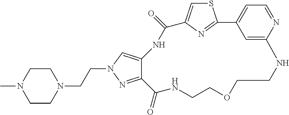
C(CN1CCN(C)CC1)N1C=C2C(=N1)C(=O)NCCOCCNC1=CC(=CC=N1)C1=NC(=CS1)C(=O)N2
